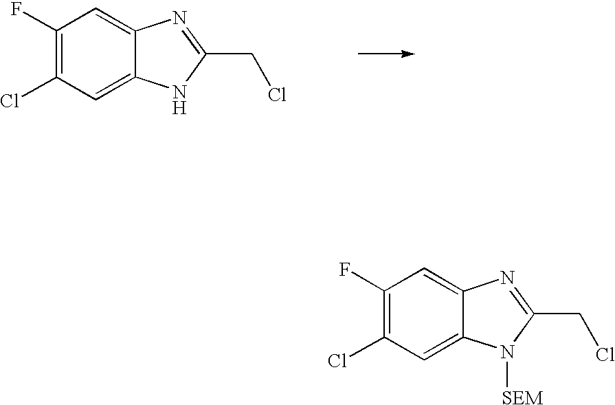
C1(F)=C(Cl)C=C2C(=C1)N=C(CCl)N2.C1(F)=C(Cl)C=C2C(=C1)N=C(CCl)N2[SEM]
